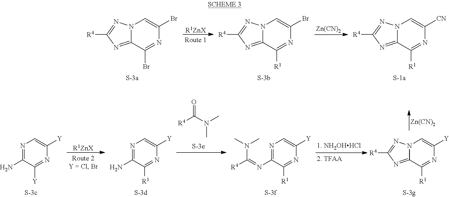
N12C(=NC([R4])=N1)C(Br)=NC(Br)=C2.[R1ZnX].N12C(=NC([R4])=N1)C([R1])=NC(Br)=C2.[Zn(CN)2].N12C(=NC([R4])=N1)C([R1])=NC([CN])=C2.CN(C([R4])=O)C.N12C(=NC([R4])=N1)C([R1])=NC([Y])=C2.N1=C(N=C([R4])N(C)C)C([R1])=NC([Y])=C1.N1=C(N)C([R1])=NC([Y])=C1.[Zn(CN)2].[R1ZnX].N1=C(N)C([Y])=NC([Y])=C1
